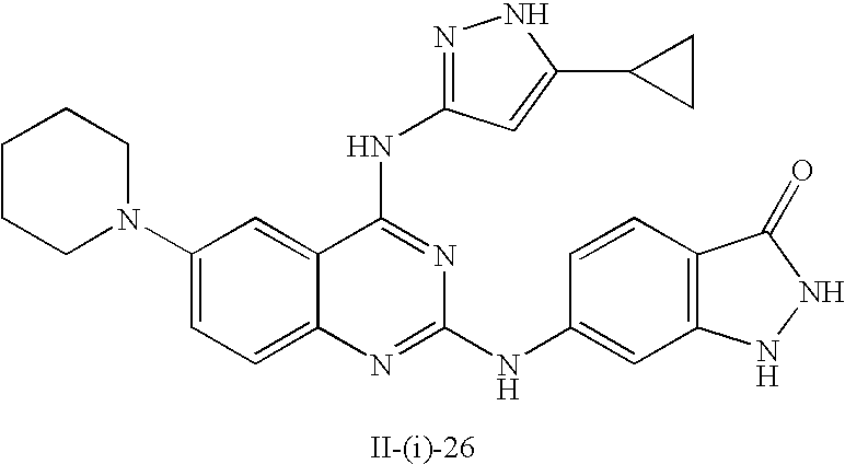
C12=CC=C(N3CCCCC3)C=C1C(NC1=NNC(C3CC3)=C1)=NC(NC1=CC3=C(C=C1)C(=O)NN3)=N2
